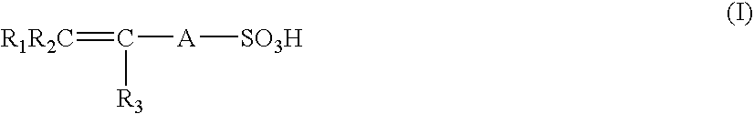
[R1R2C]=C([A][SO3H])[R3]
